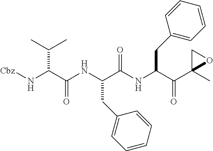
N(C(C(NC(C(NC(C(C1(C)OC1)=O)CC1=CC=CC=C1)=O)CC1=CC=CC=C1)=O)C(C)C)[Cbz]
